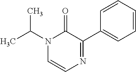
C(N1C=CN=C(C2=CC=CC=C2)C1=O)(C)C
